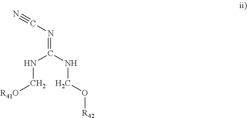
N(=C(NCO[R42])NC[R41O])C#N
